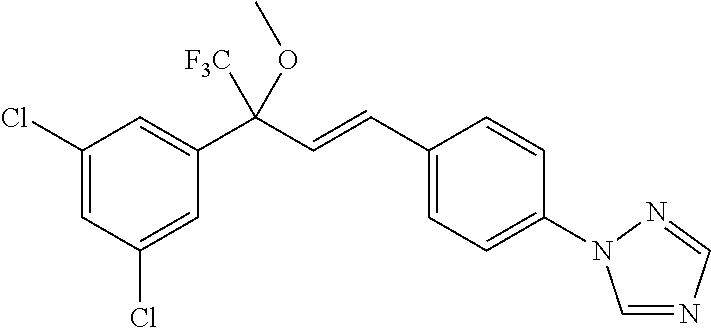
C1=C(Cl)C=C(Cl)C=C1C(C=CC1=CC=C(N2C=NC=N2)C=C1)(OC)[F3C]
